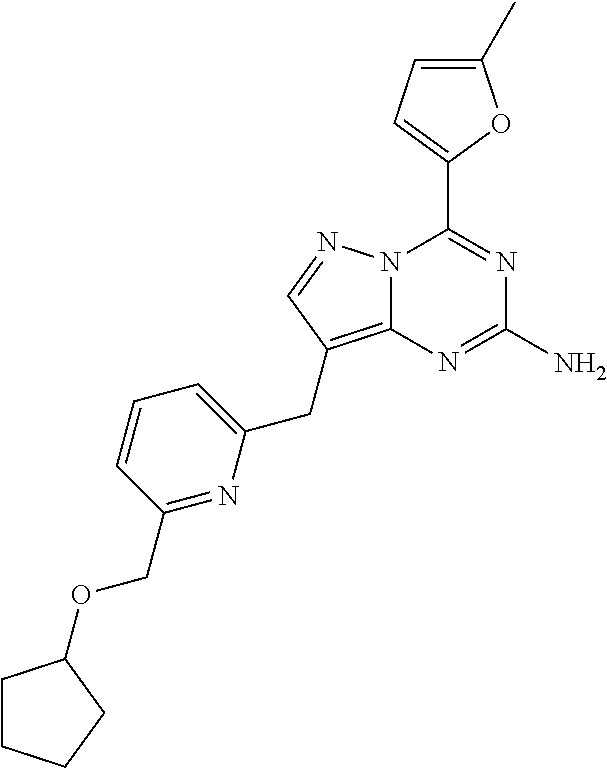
N12C(=C(CC3=CC=CC(COC4CCCC4)=N3)C=N1)N=C(N)N=C2C1=CC=C(C)O1
